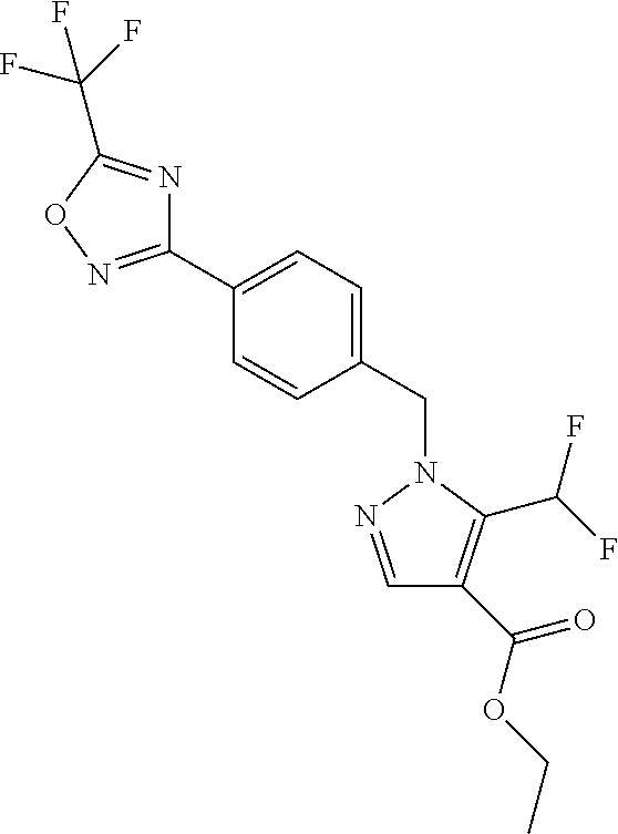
C1(C2=CC=C(CN3N=CC(C(OCC)=O)=C3C(F)F)C=C2)=NOC(C(F)(F)F)=N1
